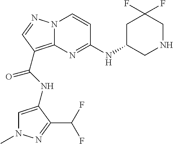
N12C(=C(C(NC3=CN(C)N=C3C(F)F)=O)C=N1)N=C(NC1CC(F)(F)CNC1)C=C2
